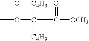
CC(=O)C([C4H9])([C4H9])C(=O)[OCH3]
